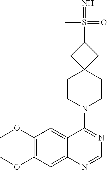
C12=CC(OC)=C(OC)C=C1N=CN=C2N1CCC2(CC1)CC(S(=N)(=O)C)C2
